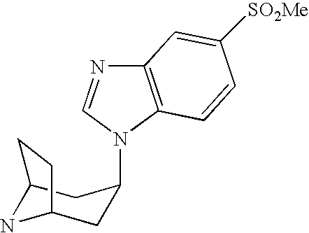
C12=C(N(C3CC4NC(C3)CC4)C=N1)C=CC([SO2Me])=C2
